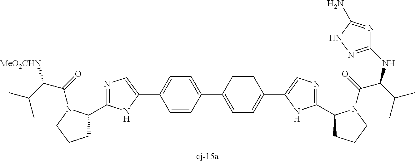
C1C(C2=NC=C(C3=CC=C(C4=CC=C(C5=CN=C(C6CCCN6C(C(C(C)C)NC6=NNC(N)=N6)=O)N5)C=C4)C=C3)N2)N(C(C(C(C)C)[MeO2CHN])=O)CC1
